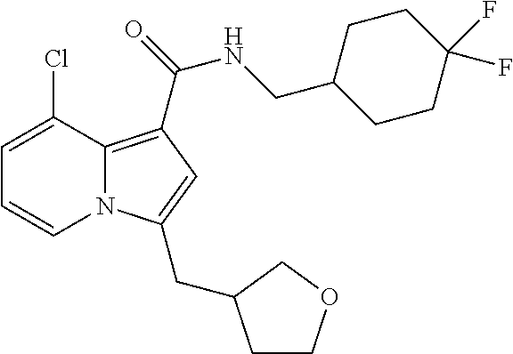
C1=C(Cl)C2=C(C(NCC3CCC(F)(F)CC3)=O)C=C(CC3CCOC3)N2C=C1
